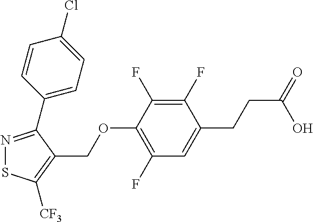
N1=C(C2=CC=C(Cl)C=C2)C(COC2=C(F)C=C(CCC(=O)O)C(F)=C2F)=C([CF3])S1
